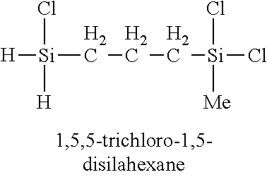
[H][Si](CCC[Si](Cl)(Cl)[Me])(Cl)[H]
